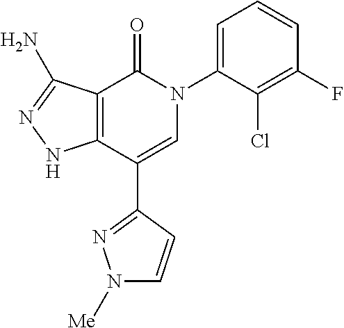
C1(F)=C(Cl)C(N2C(=O)C3=C(C(C4=NN([Me])C=C4)=C2)NN=C3N)=CC=C1
